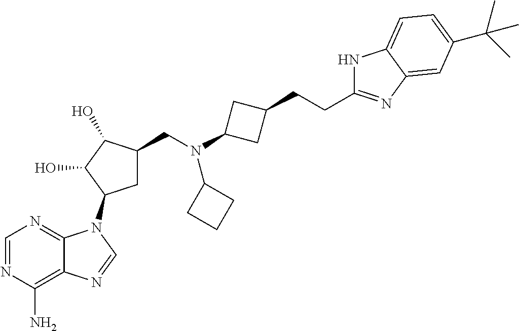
C1=NC(N)=C2C(=N1)N(C1CC(CN(C3CC(CCC4=NC5=CC(C(C)(C)C)=CC=C5N4)C3)C3CCC3)C(O)C1O)C=N2
